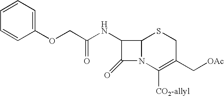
C1(OCC(NC2C(=O)N3C2SCC(C[OAc])=C3[CO2-allyl])=O)=CC=CC=C1
